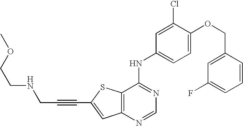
C12=C(SC(C#CCNCCOC)=C1)C(NC1=CC=C(OCC3=CC(F)=CC=C3)C(Cl)=C1)=NC=N2
